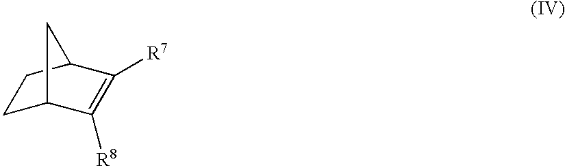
C1C2C([R8])=C([R7])C(C1)C2
